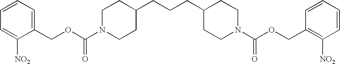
C1(COC(N2CCC(CCCC3CCN(C(OCC4=C([NO2])C=CC=C4)=O)CC3)CC2)=O)=CC=CC=C1[NO2]
